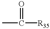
CC(=O)[R35]
